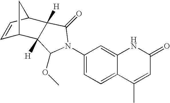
C1=CC2C3([H])C([H])(C1C2)C(OC)N(C1=CC=C2C(=C1)NC(=O)C=C2C)C3=O
